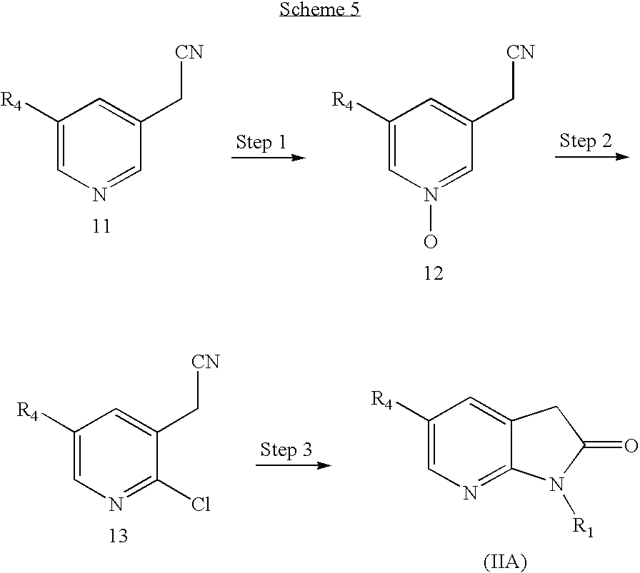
C1([R4])=CN=CC(C[CN])=C1.C1([R4])=CN(O)=CC(C[CN])=C1.C1([R4])=CN=C(Cl)C(C[CN])=C1.C1([R4])=CN=C2C(=C1)CC(=O)N2[R1]
